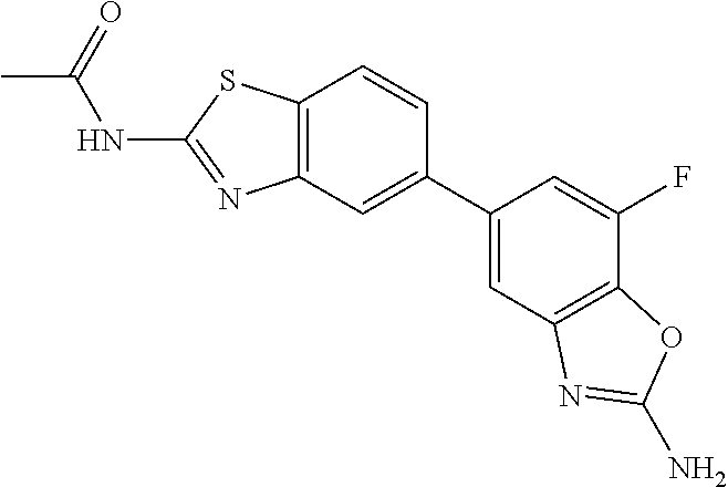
C12=C(SC(NC(=O)C)=N1)C=CC(C1=CC3=C(C(F)=C1)OC(N)=N3)=C2
